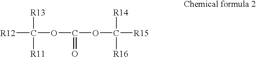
[R12]C([R13])([R11])OC(OC([R15])([R14])[R16])=O
